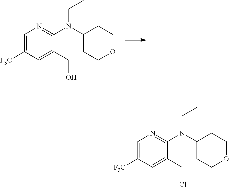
C1=C([F3C])C=C(CO)C(N(C2CCOCC2)CC)=N1.C1=C([F3C])C=C(CCl)C(N(C2CCOCC2)CC)=N1
